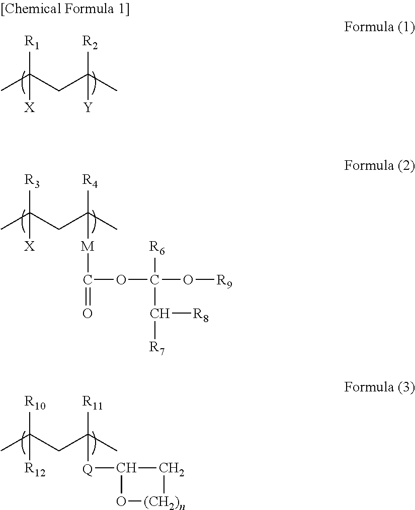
CC(CC(C)([R2])[Y])([R1])[X].CC(CC(C)([R4])[M]C(=O)OC(O[R9])([R6])C([R7])[R8])([R3])[X].CC(CC(C)([R11])[Q]C1C[(CH2)n]O1)([R10])[R12]
